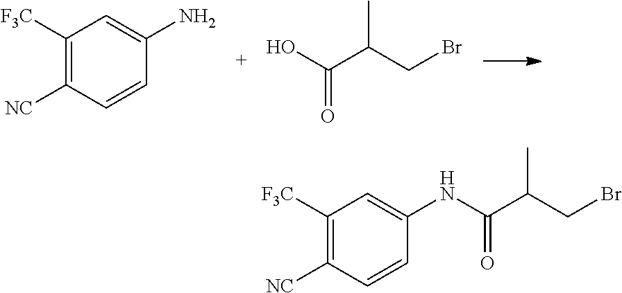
C1([F3C])=C([NC])C=CC(N)=C1.C(C(CBr)C)(O)=O.C1=CC([NC])=C([F3C])C=C1NC(C(CBr)C)=O
